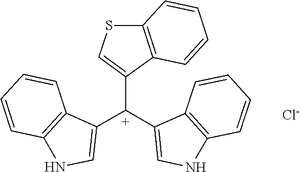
C12=C(NC=C1[C+](C1=CSC3=C1C=CC=C3)C1=CNC3=C1C=CC=C3)C=CC=C2.[Cl-]
